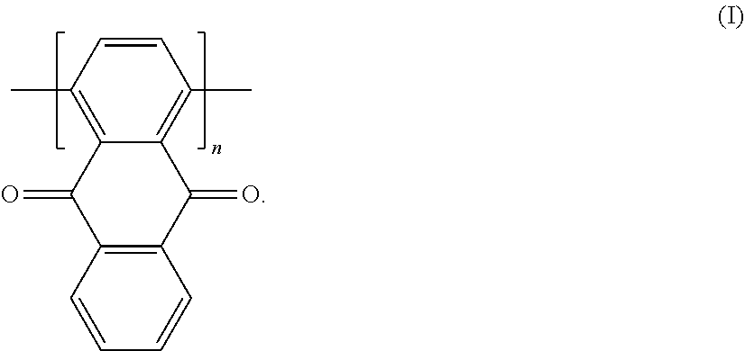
C1(C)=C2C(=C(C)C=C1)C(=O)C1=C(C2=O)C=CC=C1
